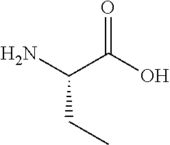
C(C(O)=O)(N)CC
